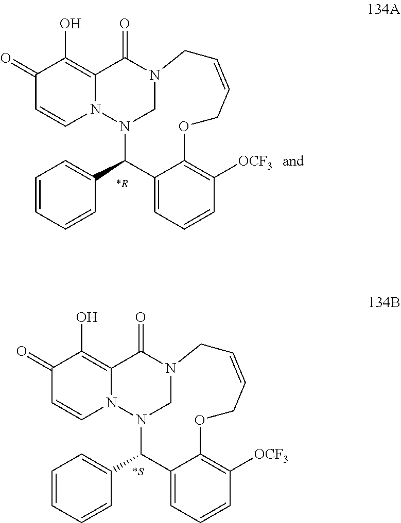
C1(=O)C=CN2C(=C1O)C(=O)N1CN2C(C2=CC=CC=C2)C2=CC=CC([OCF3])=C2OCC=CC1.C1(=O)C=CN2C(=C1O)C(=O)N1CN2C(C2=CC=CC=C2)C2=CC=CC([OCF3])=C2OCC=CC1
